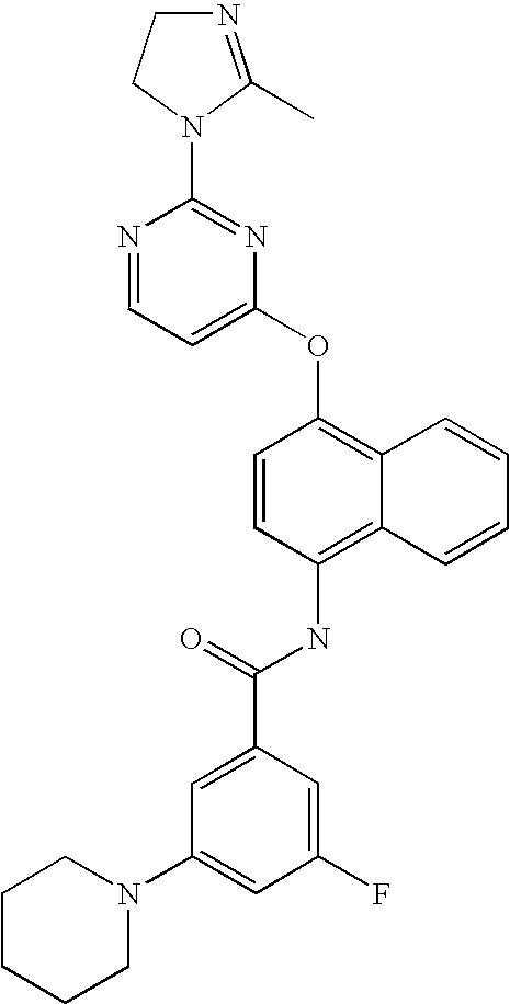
N1=CC=C(OC2=C3C(=C(NC(C4=CC(N5CCCCC5)=CC(F)=C4)=O)C=C2)C=CC=C3)N=C1N1CCN=C1C
